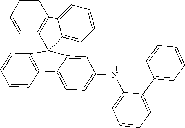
C1=CC=CC2=C1C1=CC=CC=C1C21C2=C(C=CC=C2)C2=CC=C(NC3=CC=CC=C3C3=CC=CC=C3)C=C12
